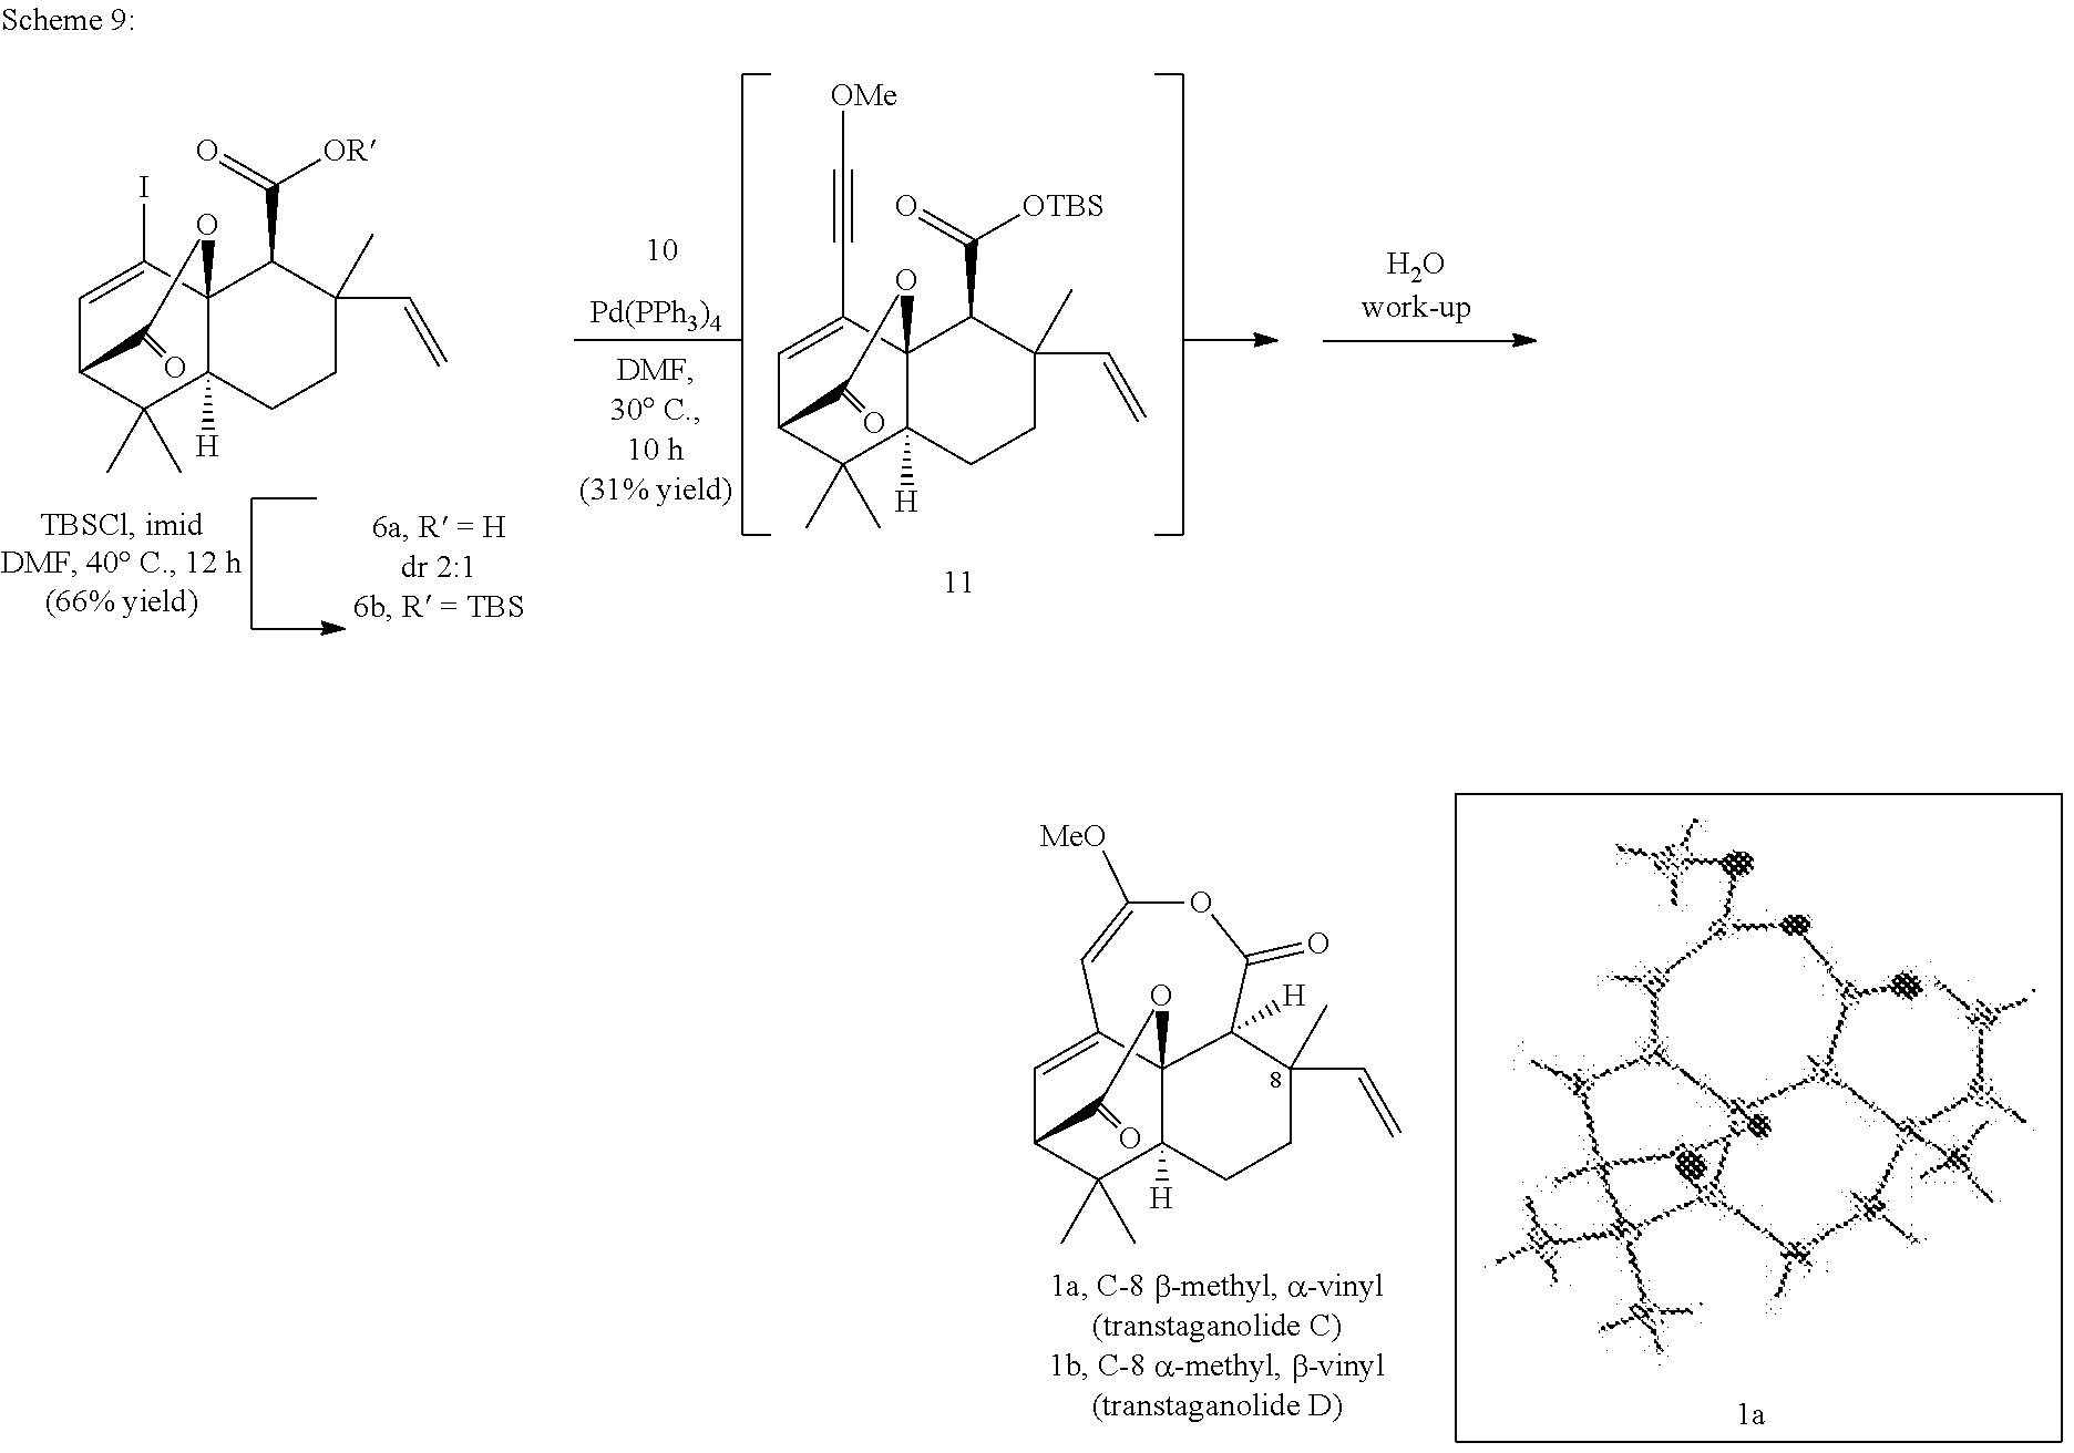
C1=C2C34C([H])(C(C)(C)C1C(=O)O3)CCC(C=C)(C)C4([H])C(=O)OC([MeO])=C2.C1=C(C#C[OMe])C23C([H])(C(C)(C)C1C(=O)O2)CCC(C=C)(C)C3C(=O)[OTBS].[Pd(PPh3)4].C1=C(I)C23C([H])(C(C)(C)C1C(=O)O2)CCC(C=C)(C)C3C(=O)[OR]
